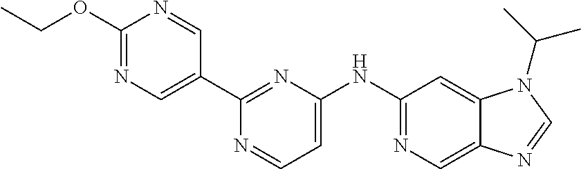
C12=CN=C(NC3=CC=NC(C4=CN=C(OCC)N=C4)=N3)C=C1N(C(C)C)C=N2
